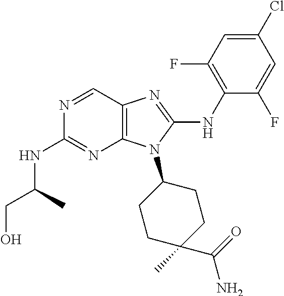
N1=CC2=C(N=C1NC(CO)C)N(C1CCC(C)(C(=O)N)CC1)C(NC1=C(F)C=C(Cl)C=C1F)=N2
